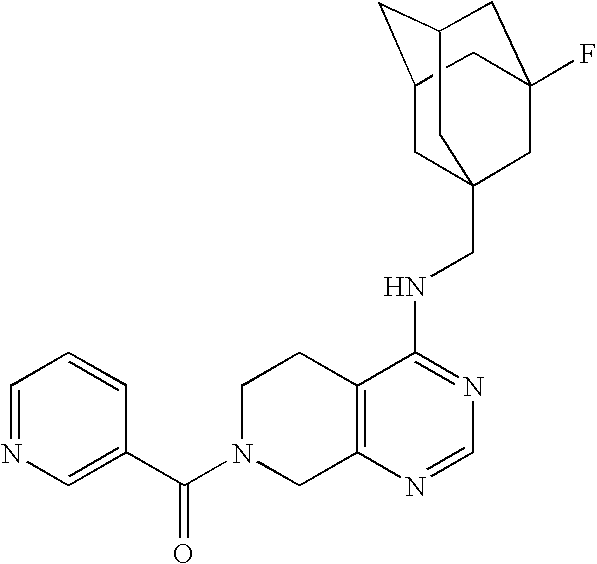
O=C(N1CC2=C(CC1)C(NCC13CC4CC(CC(F)(C1)C4)C3)=NC=N2)C1=CN=CC=C1
